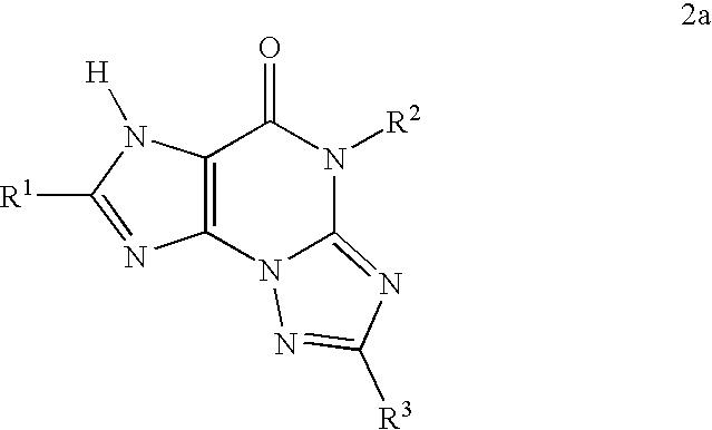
C12=C(N3C(=NC([R3])=N3)N([R2])C1=O)N=C([R1])N2[H]
